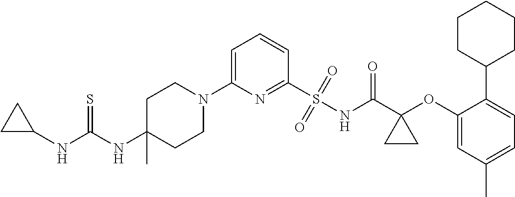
C1(N2CCC(NC(NC3CC3)=S)(C)CC2)=CC=CC(S(=O)(=O)NC(C2(OC3=CC(C)=CC=C3C3CCCCC3)CC2)=O)=N1
